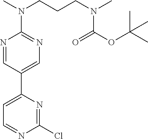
C1(Cl)=NC(C2=CN=C(N(C)CCCN(C)C(OC(C)(C)C)=O)N=C2)=CC=N1
